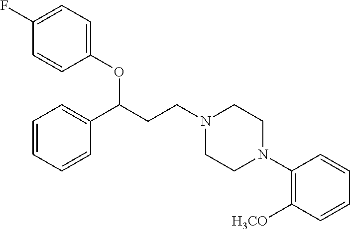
C1(OC(CCN2CCN(C3=C([H3CO])C=CC=C3)CC2)C2=CC=CC=C2)=CC=C(F)C=C1
